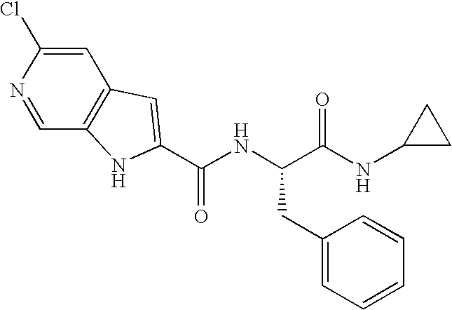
C1=C(Cl)N=CC2=C1C=C(C(NC(C(=O)NC1CC1)CC1=CC=CC=C1)=O)N2
